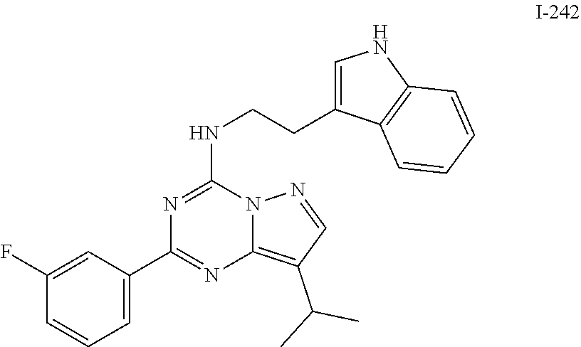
C1(C2=CC=CC(F)=C2)=NC2=C(C(C)C)C=NN2C(NCCC2=CNC3=C2C=CC=C3)=N1
